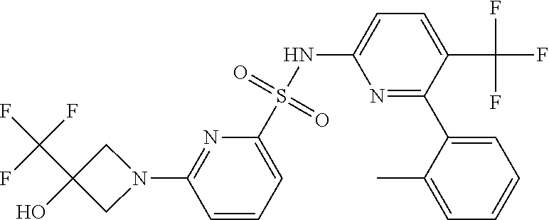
N1(C2=NC(S(NC3=CC=C(C(F)(F)F)C(C4=CC=CC=C4C)=N3)(=O)=O)=CC=C2)CC(C(F)(F)F)(O)C1
